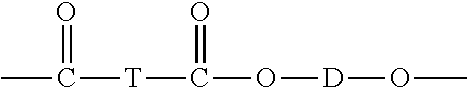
CC([T]C(=O)O[D]OC)=O
